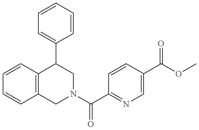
C1=CC2=C(C=C1)CN(C(C1=NC=C(C(OC)=O)C=C1)=O)CC2C1=CC=CC=C1
